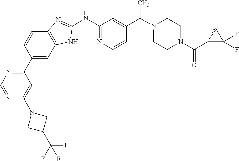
C1(C2=CC3=C(C=C2)N=C(NC2=NC=CC(C(N4CCN(C(C5C(F)(F)C5)=O)CC4)C)=C2)N3)=NC=NC(N2CC(C(F)(F)F)C2)=C1
